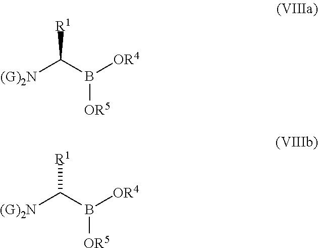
[(G)2N]C(B([OR4])[OR5])[R1].[(G)2N]C(B([OR4])[OR5])[R1]
